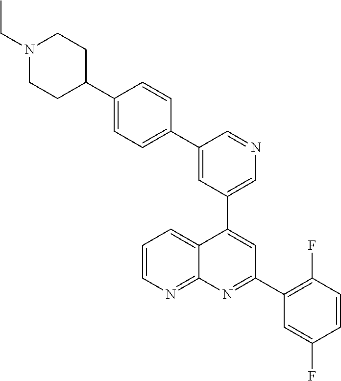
C1=C(C2=CC=C(C3CCN(CC)CC3)C=C2)C=NC=C1C1=CC(C2=C(F)C=CC(F)=C2)=NC2=NC=CC=C12
